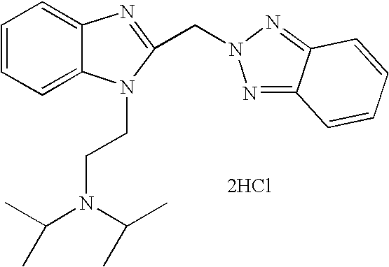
C1=CC=C2C(=C1)N=C(CN1N=C3C(=N1)C=CC=C3)N2CCN(C(C)C)C(C)C.[2HCl]
